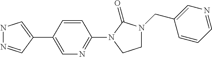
N1N=CC(C2=CN=C(N3C(=O)N(CC4=CN=CC=C4)CC3)C=C2)=C1
